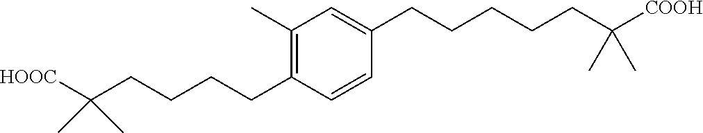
C1=C(CCCCCC(C)(C)[COOH])C=CC(CCCCC(C)(C)[HOOC])=C1C
